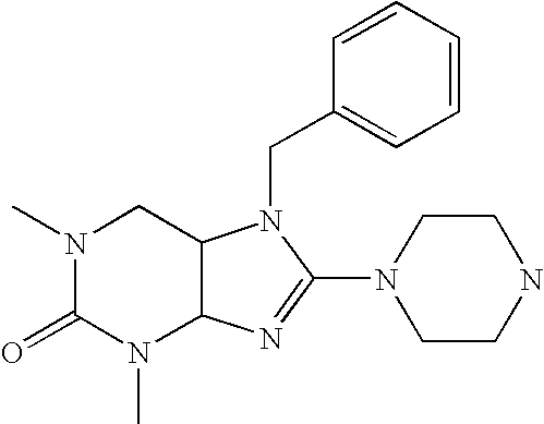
N1(C)C(=O)N(C)C2C(C1)N(CC1=CC=CC=C1)C(N1CCNCC1)=N2
